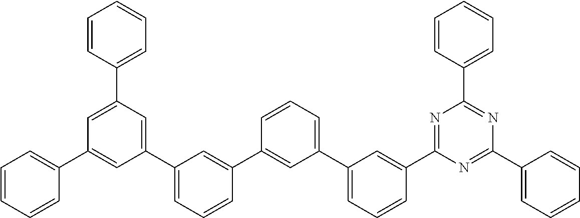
C1(C2=CC=CC(C3=CC(C4=CC=CC(C5=NC(C6=CC=CC=C6)=NC(C6=CC=CC=C6)=N5)=C4)=CC=C3)=C2)=CC(C2=CC=CC=C2)=CC(C2=CC=CC=C2)=C1
